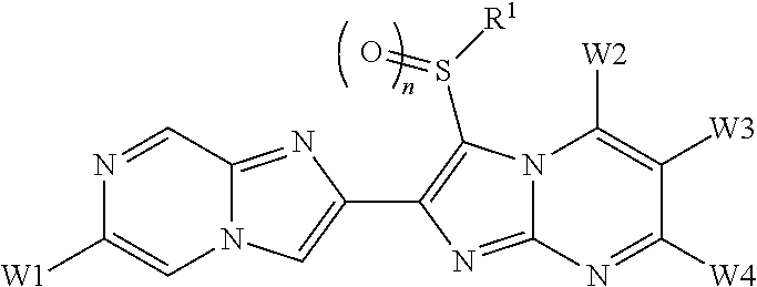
N12C(=NC(C3=C(S([R1])=O)N4C(=N3)N=C([W4])C([W3])=C4[W2])=C1)C=NC([W1])=C2
